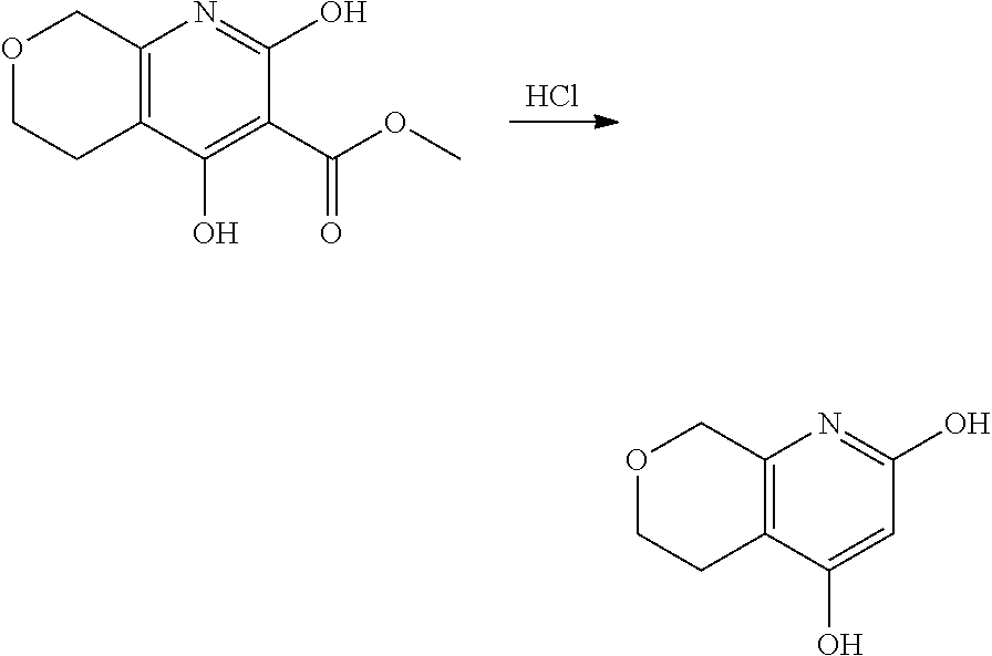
Cl.C1(C(OC)=O)=C(O)C2=C(N=C1O)COCC2.C1=C(O)C2=C(N=C1O)COCC2
